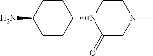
C1CC(N2C(=O)CN(C)CC2)CCC1N
